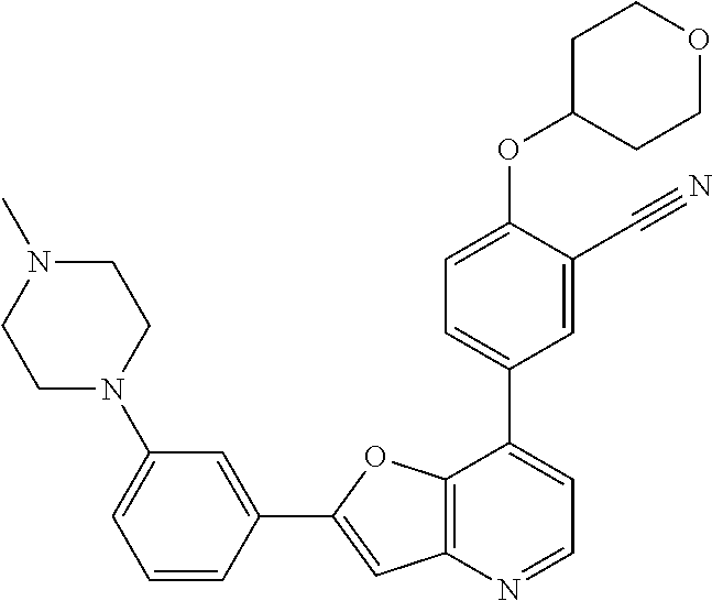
C1=CC(C2=CC3=C(O2)C(C2=CC=C(OC4CCOCC4)C(C#N)=C2)=CC=N3)=CC(N2CCN(C)CC2)=C1
